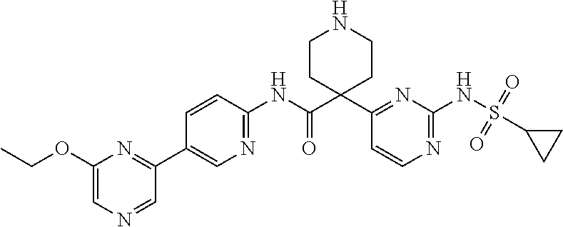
C1(C2(C(NC3=NC=C(C4=NC(OCC)=CN=C4)C=C3)=O)CCNCC2)=NC(NS(=O)(=O)C2CC2)=NC=C1
